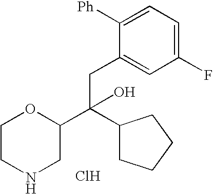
C1CNCC(C(CC2=CC(F)=CC=C2[Ph])(O)C2CCCC2)O1.Cl
